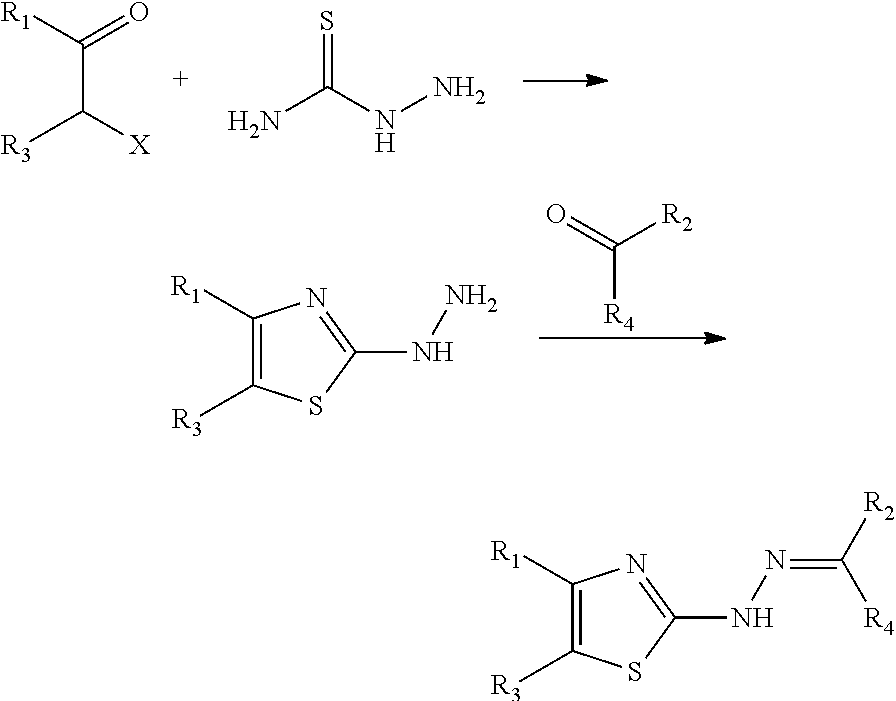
C(C([R1])=O)([X])[R3].NC(NN)=S.C1([R1])=C([R3])SC(NN)=N1.[R4]C(=O)[R2].C1([R1])=C([R3])SC(NN=C([R2])[R4])=N1
